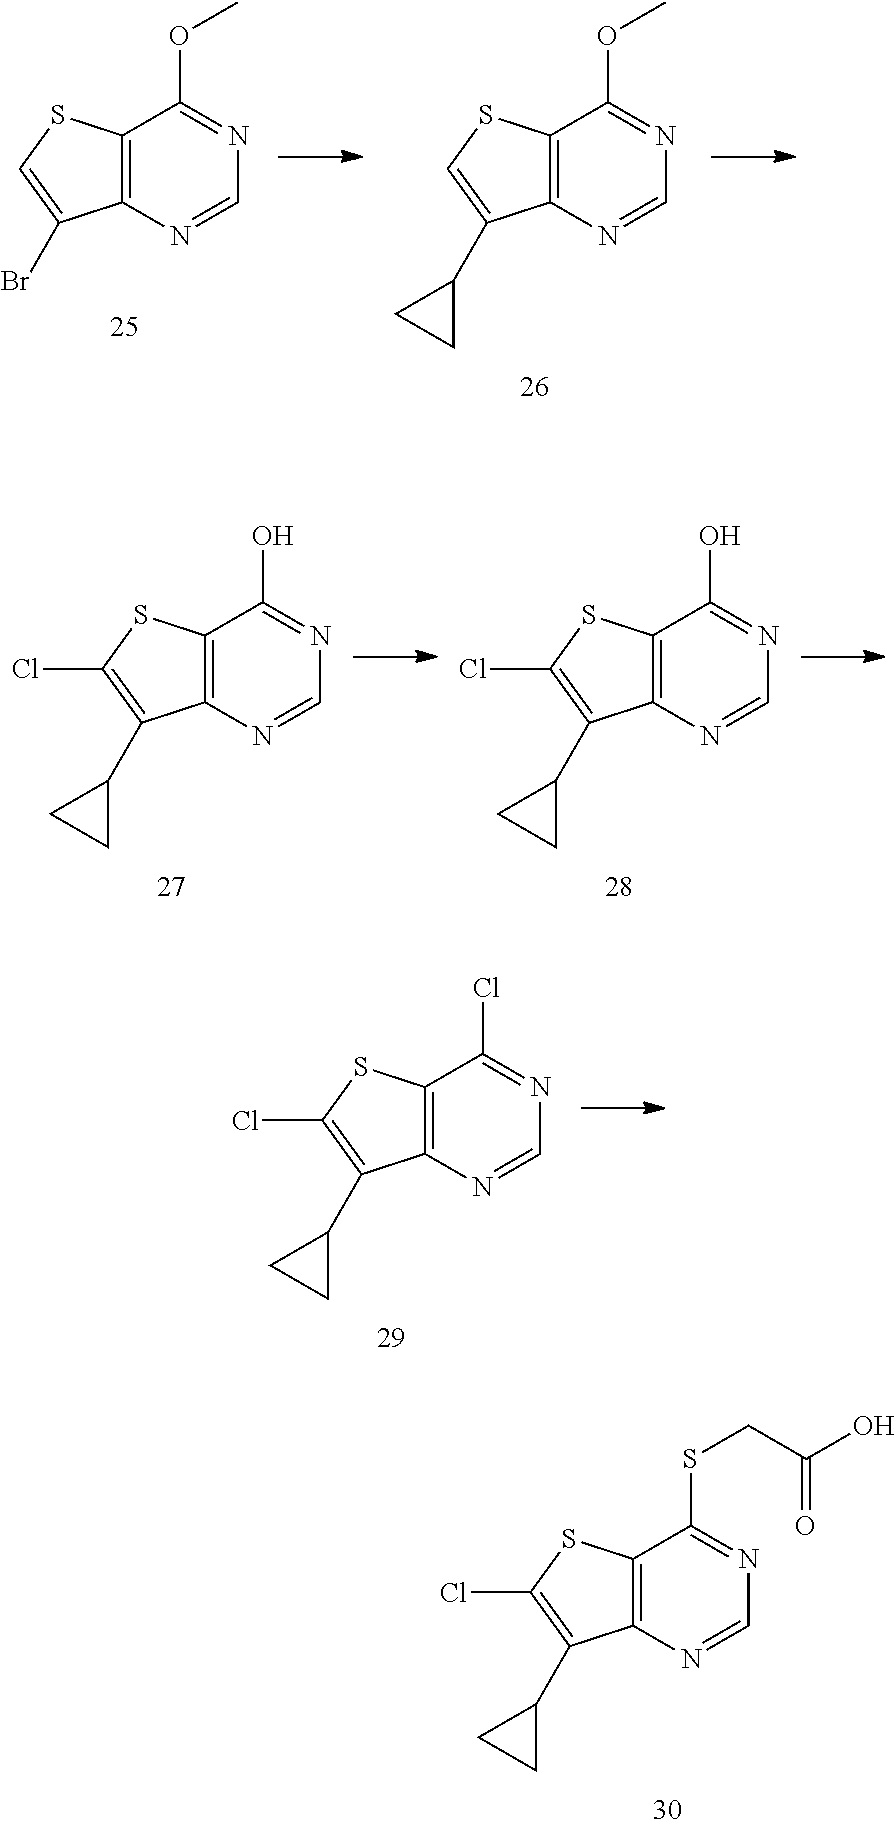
C12=C(N=CN=C1OC)C(Br)=CS2.C12=C(N=CN=C1OC)C(C1CC1)=CS2.C12=C(N=CN=C1O)C(C1CC1)=C(Cl)S2.C12=C(N=CN=C1O)C(C1CC1)=C(Cl)S2.C12=C(N=CN=C1Cl)C(C1CC1)=C(Cl)S2.C12=C(N=CN=C1SCC(O)=O)C(C1CC1)=C(Cl)S2
